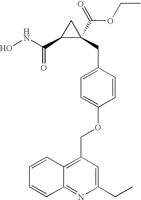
N(C(C1C(CC2=CC=C(OCC3=C4C(=NC(CC)=C3)C=CC=C4)C=C2)(C(=O)OCC)C1)=O)O
